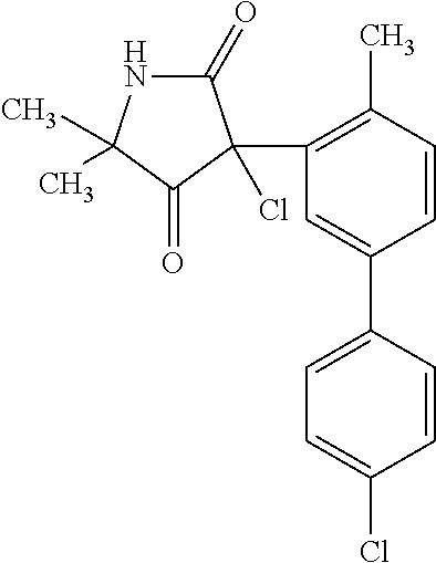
C1(=O)NC(C)(C)C(=O)C1(C1=C(C)C=CC(C2=CC=C(Cl)C=C2)=C1)Cl
